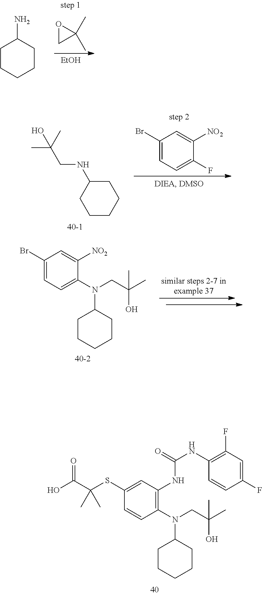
O1CC1(C)C.C1CCCCC1N.[EtOH].C1(Br)=CC=C(N(CC(C)(O)C)C2CCCCC2)C([NO2])=C1.C1(SC(C(O)=O)(C)C)=CC(NC(NC2=C(F)C=C(F)C=C2)=O)=C(N(CC(C)(O)C)C2CCCCC2)C=C1.C1CCCC(NCC(C)(C)O)C1.C1(Br)=CC=C(F)C([NO2])=C1
